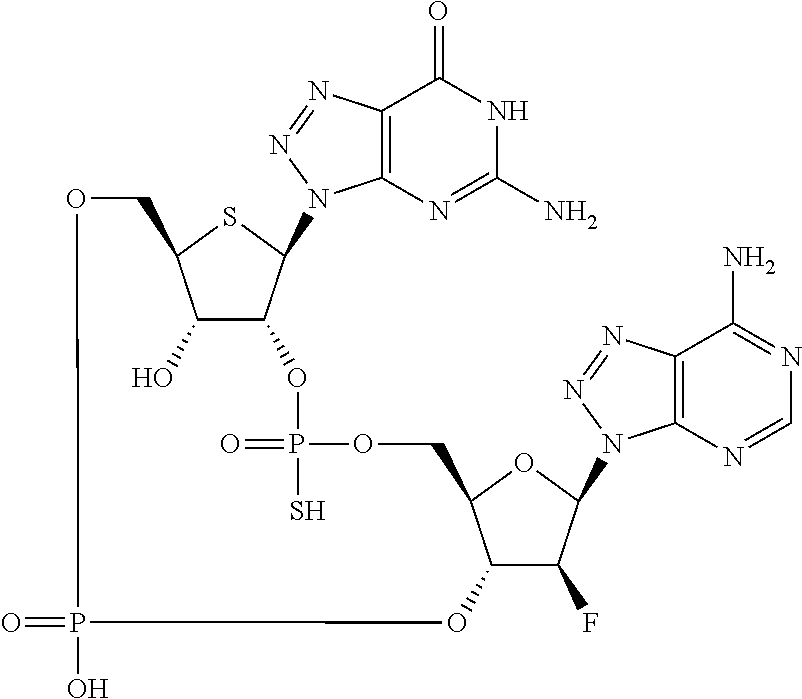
C12=C(N=NN1C1C3C(O)C(S1)COP(O)(=O)OC1C(F)C(N4C5=C(C(N)=NC=N5)N=N4)OC1COP(=O)(S)O3)C(=O)NC(N)=N2
